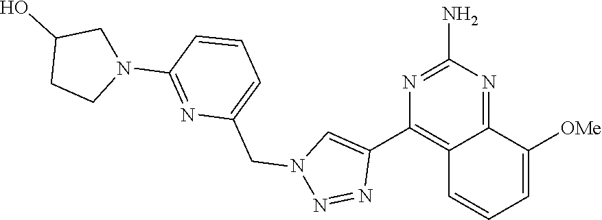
C12=NC(N)=NC(C3=CN(CC4=CC=CC(N5CC(O)CC5)=N4)N=N3)=C1C=CC=C2[OMe]
